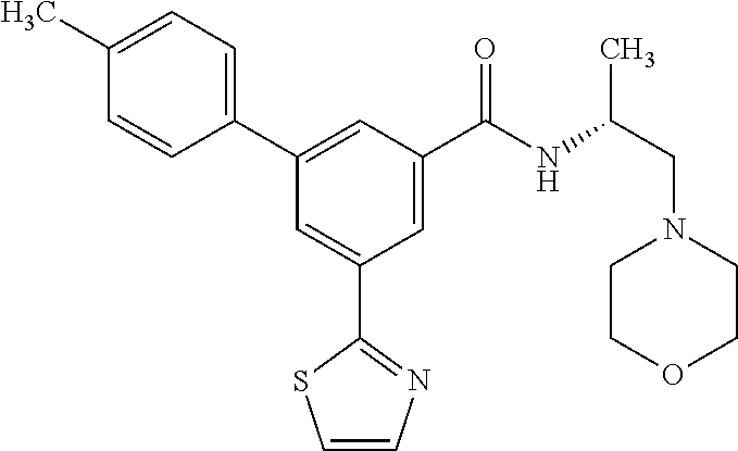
C1=CN=C(C2=CC(C3=CC=C(C)C=C3)=CC(C(NC(CN3CCOCC3)C)=O)=C2)S1
